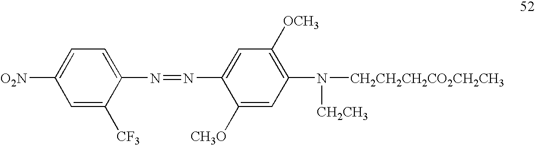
C1=C([O2N])C=C([CF3])C(N=NC2=CC([OCH3])=C(N([CH2CH2CH2CO2CH2CH3])[CH2CH3])C=C2[CH3O])=C1
